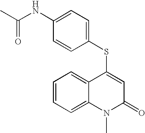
C1(SC2=CC(=O)N(C)C3=CC=CC=C23)=CC=C(NC(C)=O)C=C1
